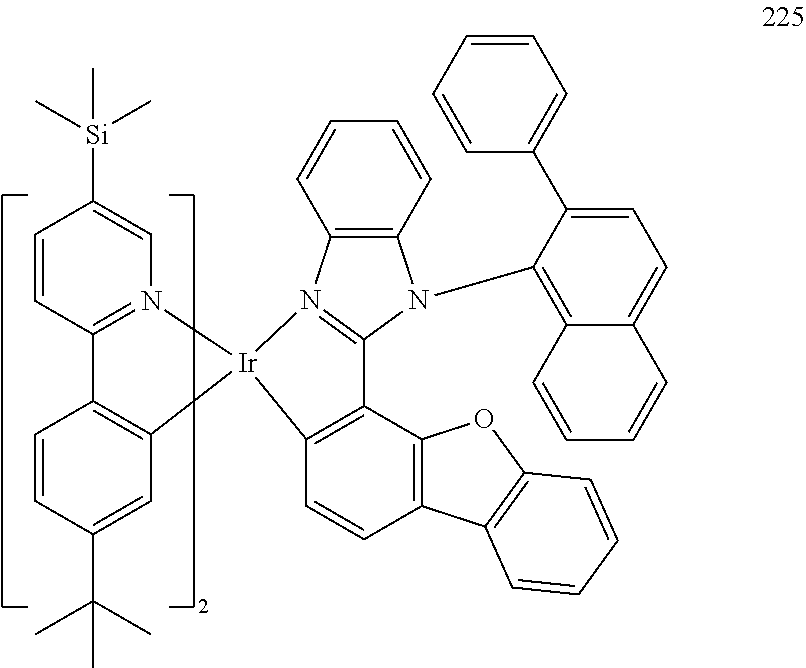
C1=CC2=N(C=C1[Si](C)(C)C)[Ir]1(C3=C2C=CC(C(C)(C)C)=C3)C2=C(C3=C(C=C2)C2=C(O3)C=CC=C2)C2=N1C1=C(N2C2=C3C(=CC=C2C2=CC=CC=C2)C=CC=C3)C=CC=C1
